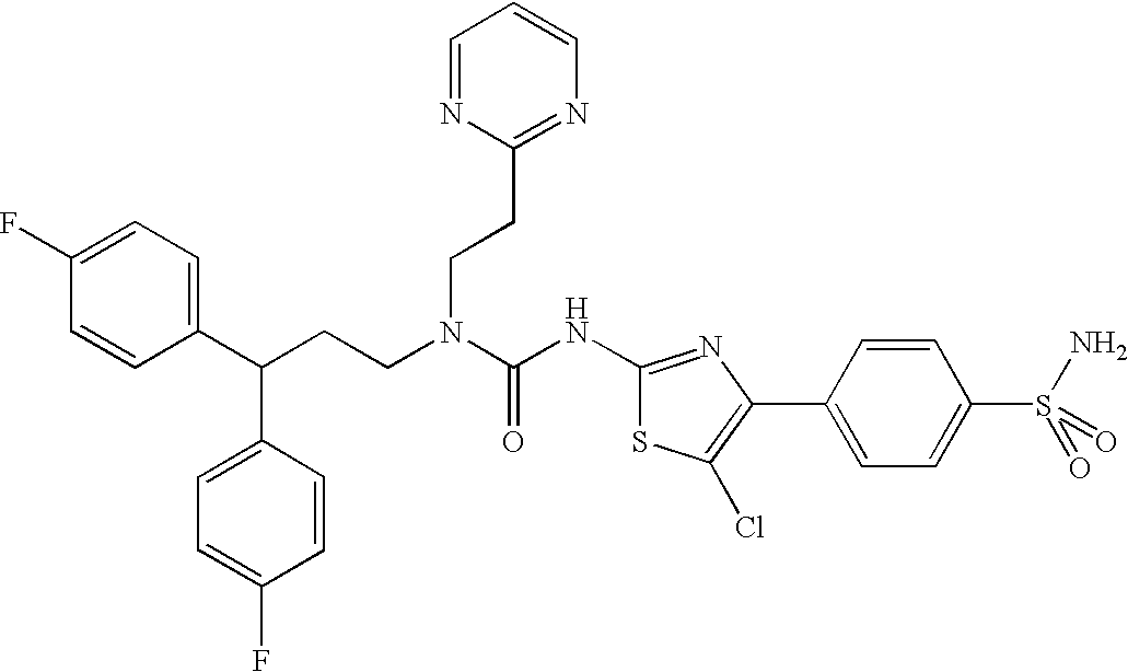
C1(C(CCN(C(NC2=NC(C3=CC=C(S(N)(=O)=O)C=C3)=C(Cl)S2)=O)CCC2=NC=CC=N2)C2=CC=C(F)C=C2)=CC=C(F)C=C1
